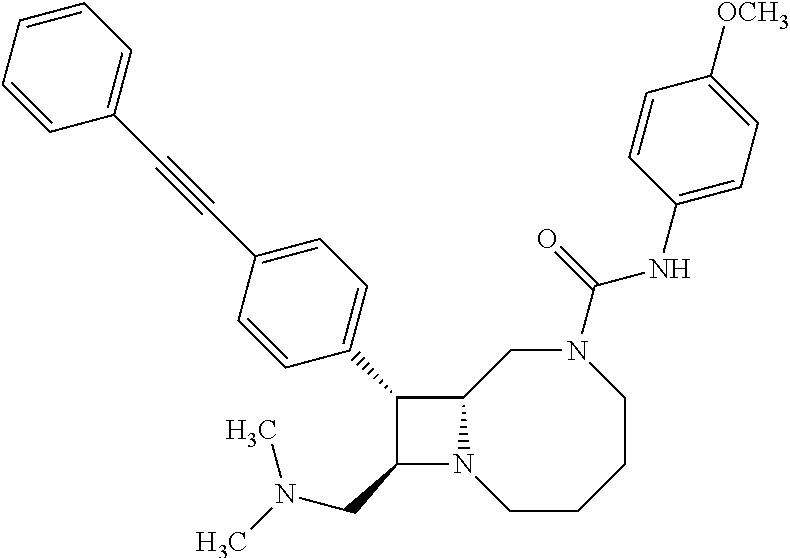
C1(CN(C)C)N2C(C1C1=CC=C(C#CC3=CC=CC=C3)C=C1)CN(C(NC1=CC=C([OCH3])C=C1)=O)CCCC2
